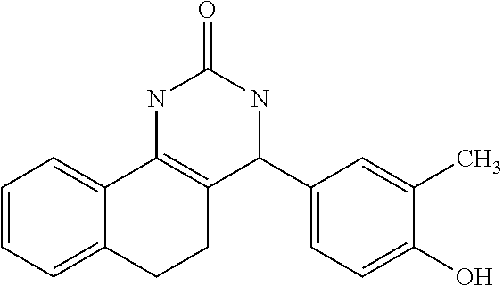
C1=CC=C2C(=C1)C1=C(CC2)C(C2=CC=C(O)C(C)=C2)NC(=O)N1
